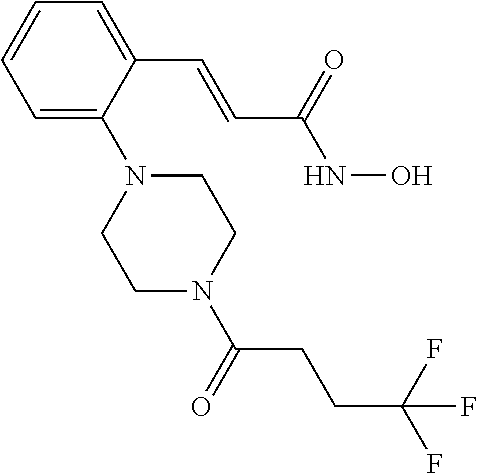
C1=CC=C(N2CCN(C(=O)CCC(F)(F)F)CC2)C(C=CC(NO)=O)=C1
